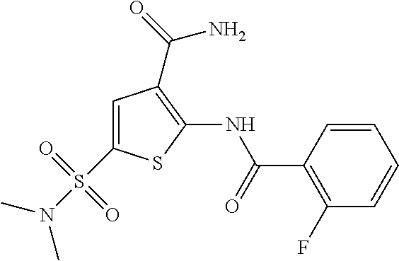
C1=CC(C(=O)NC2=C(C(N)=O)C=C(S(N(C)C)(=O)=O)S2)=C(F)C=C1
